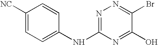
C1([NC])=CC=C(NC2=NN=C(Br)C(O)=N2)C=C1
